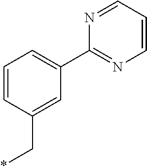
C1=CC(C*)=CC(C2=NC=CC=N2)=C1
